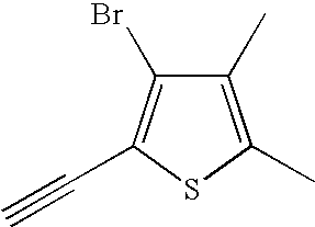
C1(C)=C(C)SC(C#C)=C1Br
